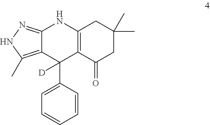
C12=NNC(C)=C1C(C1=CC=CC=C1)([D])C1=C(N2)CC(C)(C)CC1=O
